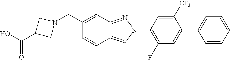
OC(C1CN(CC2=CC3=NN(C4=C(F)C=C(C5=CC=CC=C5)C([CF3])=C4)C=C3C=C2)C1)=O
